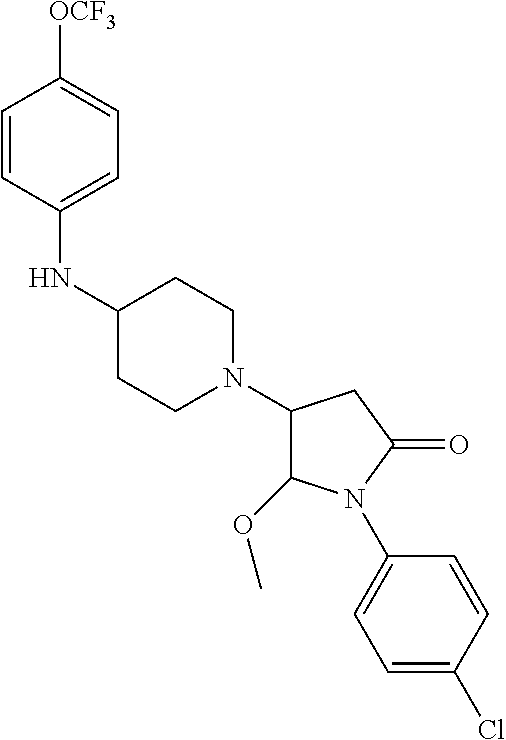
C1(N2CCC(NC3=CC=C([OCF3])C=C3)CC2)C(OC)N(C2=CC=C(Cl)C=C2)C(=O)C1
